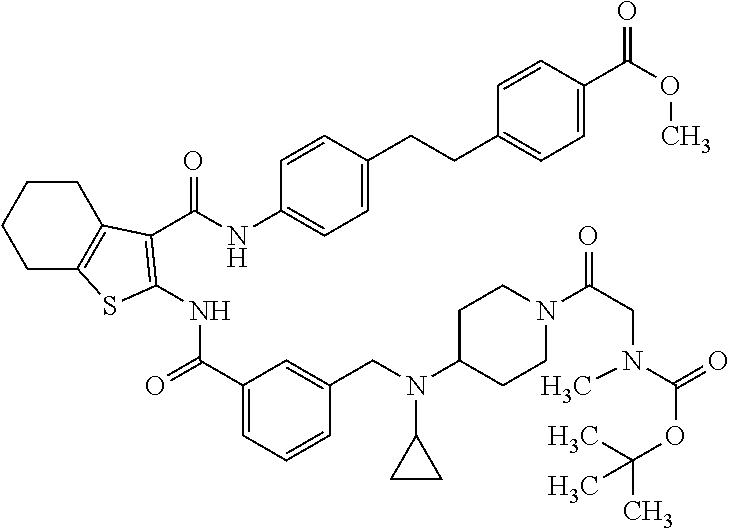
C1CC2=C(CC1)SC(NC(=O)C1=CC=CC(CN(C3CC3)C3CCN(C(CN(C(=O)OC(C)(C)C)C)=O)CC3)=C1)=C2C(NC1=CC=C(CCC2=CC=C(C(OC)=O)C=C2)C=C1)=O
